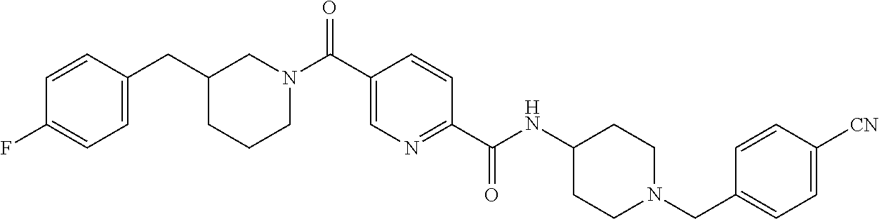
C1CCN(C(C2=CN=C(C(NC3CCN(CC4=CC=C([CN])C=C4)CC3)=O)C=C2)=O)CC1CC1=CC=C(F)C=C1
